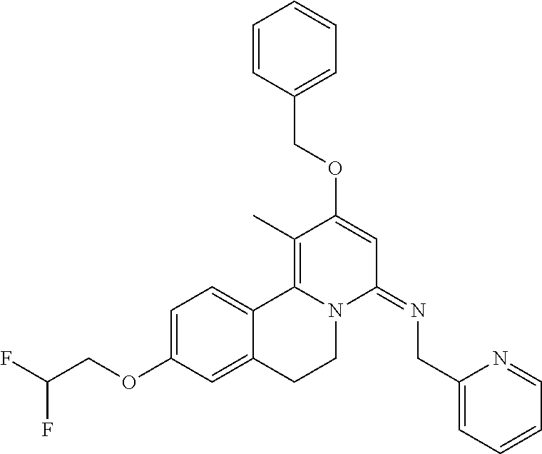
C(F)(F)COC1=CC=C2C(=C1)CCN1C2=C(C)C(OCC2=CC=CC=C2)=CC1=NCC1=CC=CC=N1
